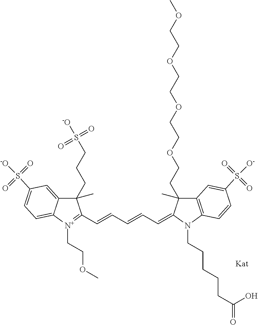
C1(CCCS([-O])(=O)=O)(C)C2=CC(S([-O])(=O)=O)=CC=C2[N+](CCOC)=C1C=CC=CC=C1C(C)(CCOCCOCCOCCOC)C2=C(N1CCCCCC(=O)O)C=CC(S([O-])(=O)=O)=C2
